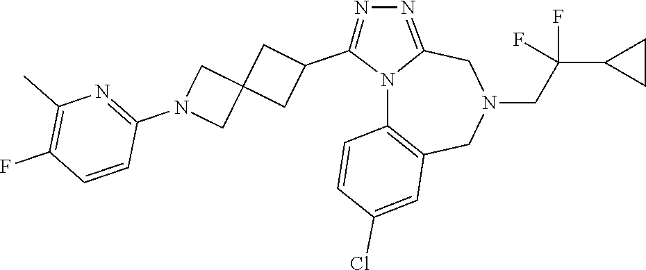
N12C3=C(CN(CC(C4CC4)(F)F)CC1=NN=C2C1CC2(C1)CN(C1=NC(C)=C(F)C=C1)C2)C=C(Cl)C=C3
